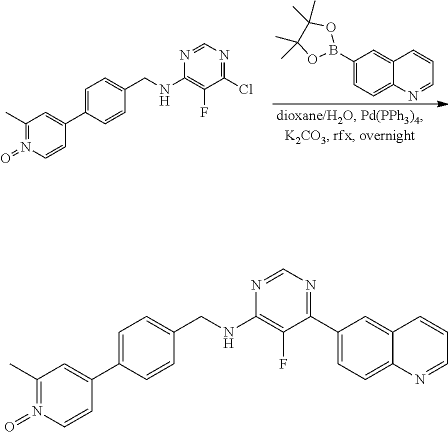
C1(B2OC(C)(C)C(C)(C)O2)=CC=C2C(=C1)C=CC=N2.C1(C2=CC(C)=N(=O)C=C2)=CC=C(CNC2=C(F)C(Cl)=NC=N2)C=C1.C1(C2=CC(C)=N(=O)C=C2)=CC=C(CNC2=C(F)C(C3=CC=C4C(=C3)C=CC=N4)=NC=N2)C=C1
